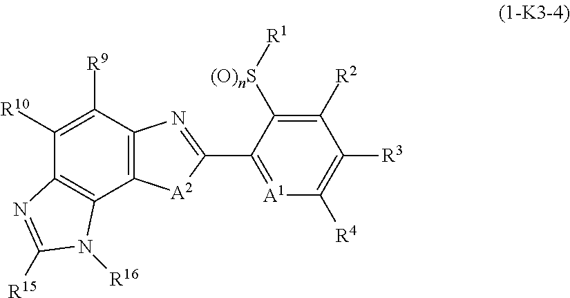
C12=C(C([R9])=C([R10])C3=C1N([R16])C([R15])=N3)N=C(C1=[A1]C([R4])=C([R3])C([R2])=C1[(O)nS][R1])[A2]2
